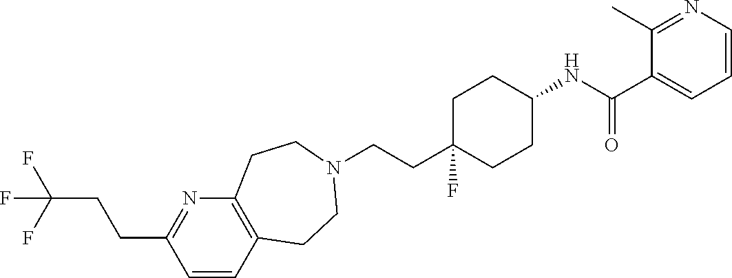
C1=CC2=C(N=C1CCC(F)(F)F)CCN(CCC1(F)CCC(NC(C3=CC=CN=C3C)=O)CC1)CC2
